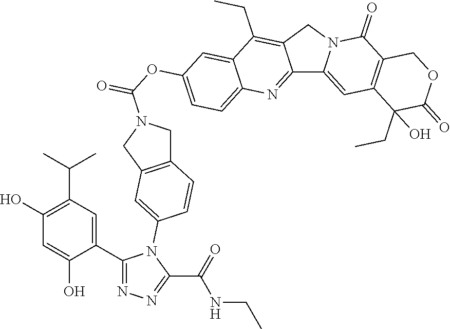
C12=NC3=CC=C(OC(=O)N4CC5=C(C4)C=C(N4C(C6=CC(C(C)C)=C(O)C=C6O)=NN=C4C(NCC)=O)C=C5)C=C3C(CC)=C1CN1C2=CC2=C(C1=O)COC(=O)C2(CC)O
